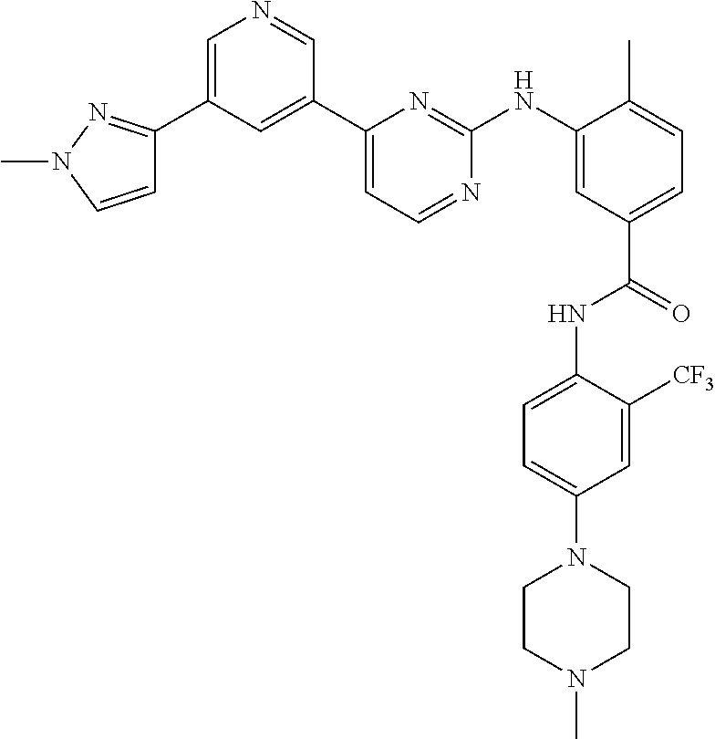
C1=C(C2=NN(C)C=C2)C=C(C2=CC=NC(NC3=CC(C(=O)NC4=CC=C(N5CCN(C)CC5)C=C4[CF3])=CC=C3C)=N2)C=N1
